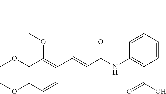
C1(OC)=C(OC)C=CC(C=CC(NC2=C(C(O)=O)C=CC=C2)=O)=C1OCC#C
